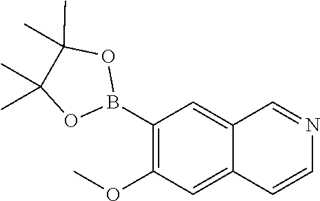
C1(B2OC(C)(C)C(C)(C)O2)=C(OC)C=C2C(=C1)C=NC=C2
